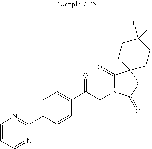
C1=CC=NC(C2=CC=C(C(CN3C(=O)C4(OC3=O)CCC(F)(F)CC4)=O)C=C2)=N1
